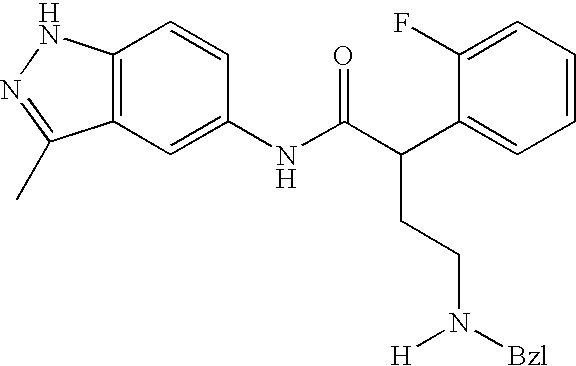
C12=C(C=C(NC(C(C3=CC=CC=C3F)CCN([Bzl])[H])=O)C=C1)C(C)=NN2
